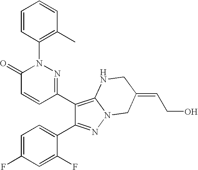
C1(C2=C3N(N=C2C2=CC=C(F)C=C2F)CC(=CCO)CN3)=NN(C2=C(C)C=CC=C2)C(=O)C=C1
